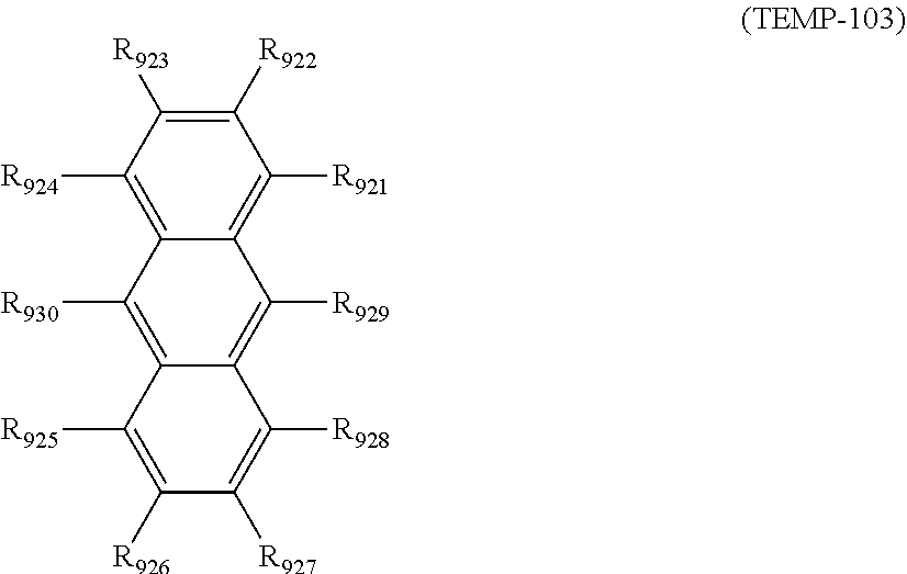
C1([R924])=C2C(=C([R921])C([R922])=C1[R923])C([R929])=C1C(=C2[R930])C([R925])=C([R926])C([R927])=C1[R928]
